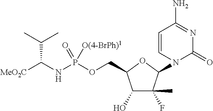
C1(O)C(F)(C)C(N2C=CC(N)=NC2=O)OC1COP(NC([MeO2C])C(C)C)(=O)[O(4-BrPh)1]
